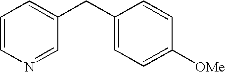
C1(CC2=CC=CN=C2)=CC=C([OMe])C=C1
